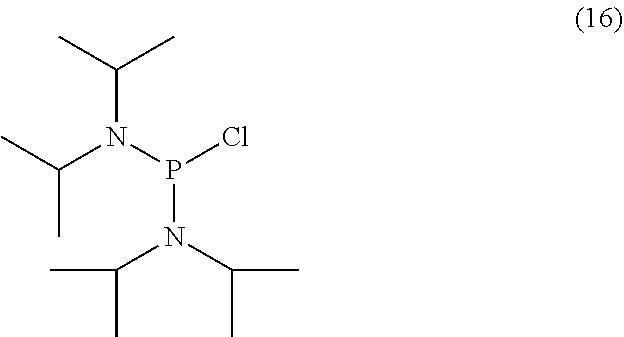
C(C)(C)N(P(Cl)N(C(C)C)C(C)C)C(C)C
